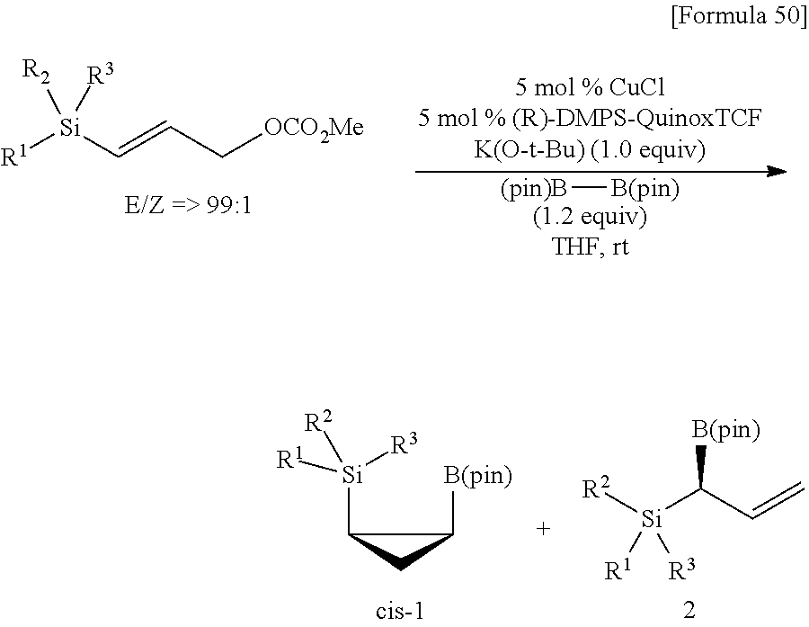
[R1][Si](C=CC[OCO2Me])([R3])[R2].[(pin)B][B(pin)].[Si](C1CC1[B(pin)])([R3])([R2])[R1].[R2][Si](C(C=C)[B(pin)])([R1])[R3]
